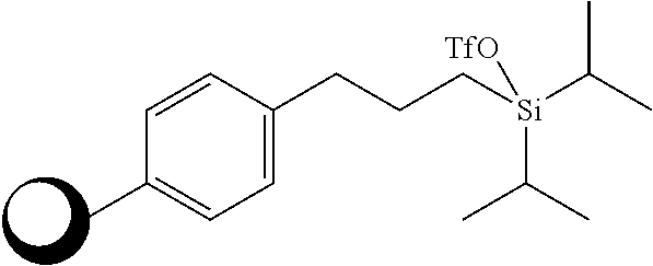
C1=C(CCC[Si](C(C)C)(C(C)C)[TfO])C=CC(C)=C1
